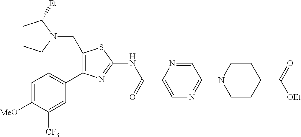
C1=C([MeO])C([CF3])=CC(C2=C(CN3CCCC3[Et])SC(NC(C3=CN=C(N4CCC(C(=O)[OEt])CC4)C=N3)=O)=N2)=C1
